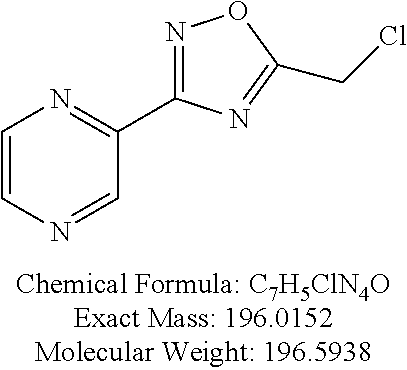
C1=CN=CC(C2=NOC(CCl)=N2)=N1
